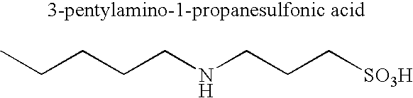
CCCCCNCCC[SO3H]
